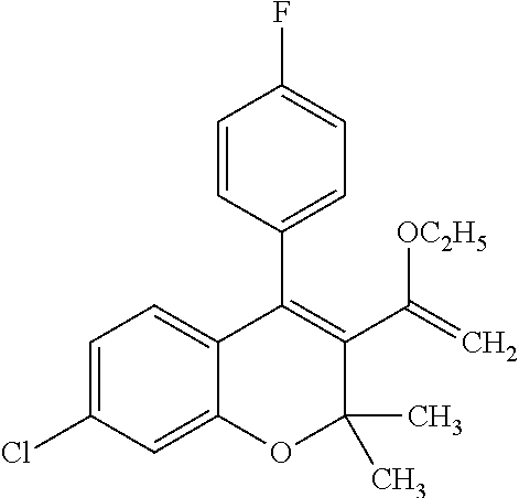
C1=C(Cl)C=C2C(=C1)C(C1=CC=C(F)C=C1)=C(C(=C)[OC2H5])C(C)(C)O2
